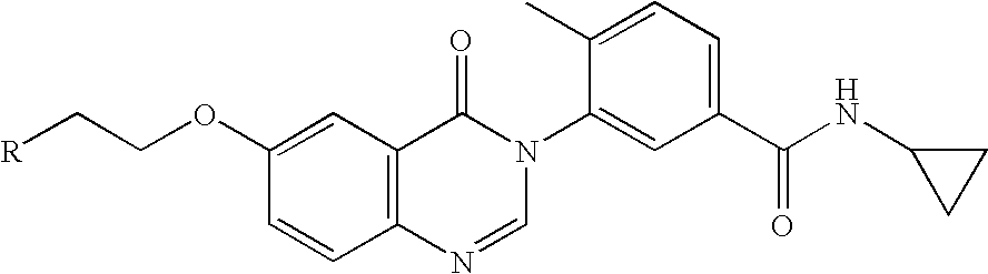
C12=C(C=C(OCC[R])C=C1)C(=O)N(C1=CC(C(NC3CC3)=O)=CC=C1C)C=N2
